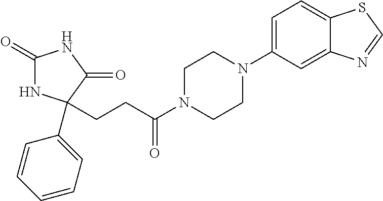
C1(=O)NC(C2=CC=CC=C2)(CCC(N2CCN(C3=CC=C4C(=C3)N=CS4)CC2)=O)C(=O)N1
